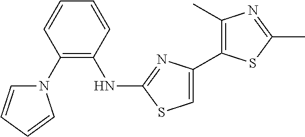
C1=C(C2=C(C)N=C(C)S2)N=C(NC2=C(N3C=CC=C3)C=CC=C2)S1
